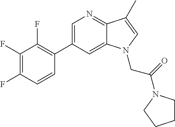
C1=C(C2=C(F)C(F)=C(F)C=C2)C=C2C(=N1)C(C)=CN2CC(=O)N1CCCC1
